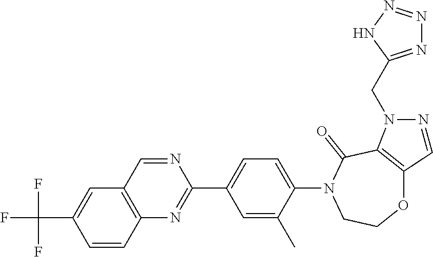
C12=C(C=C(C(F)(F)F)C=C1)C=NC(C1=CC=C(N3CCOC4=C(C3=O)N(CC3=NN=NN3)N=C4)C(C)=C1)=N2
